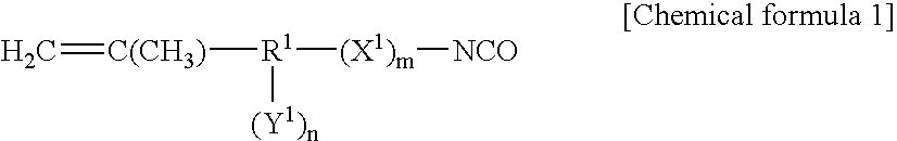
C=[C(CH3)][R1]([(X1)m][NCO])[(Y1)n]
